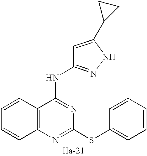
C12=C(N=C(SC3=CC=CC=C3)N=C1NC1=NNC(C3CC3)=C1)C=CC=C2
